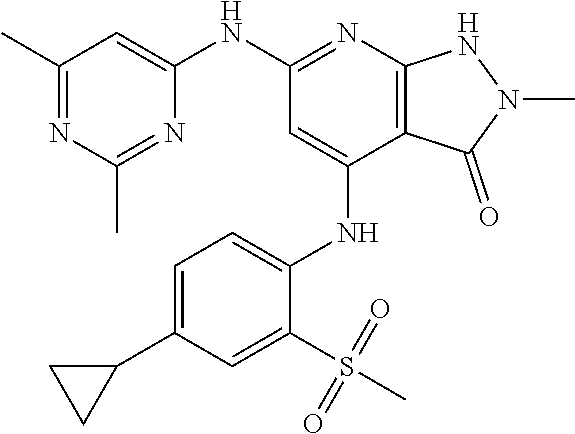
C1(NC2=NC3=C(C(NC4=CC=C(C5CC5)C=C4S(C)(=O)=O)=C2)C(=O)N(C)N3)=CC(C)=NC(C)=N1
